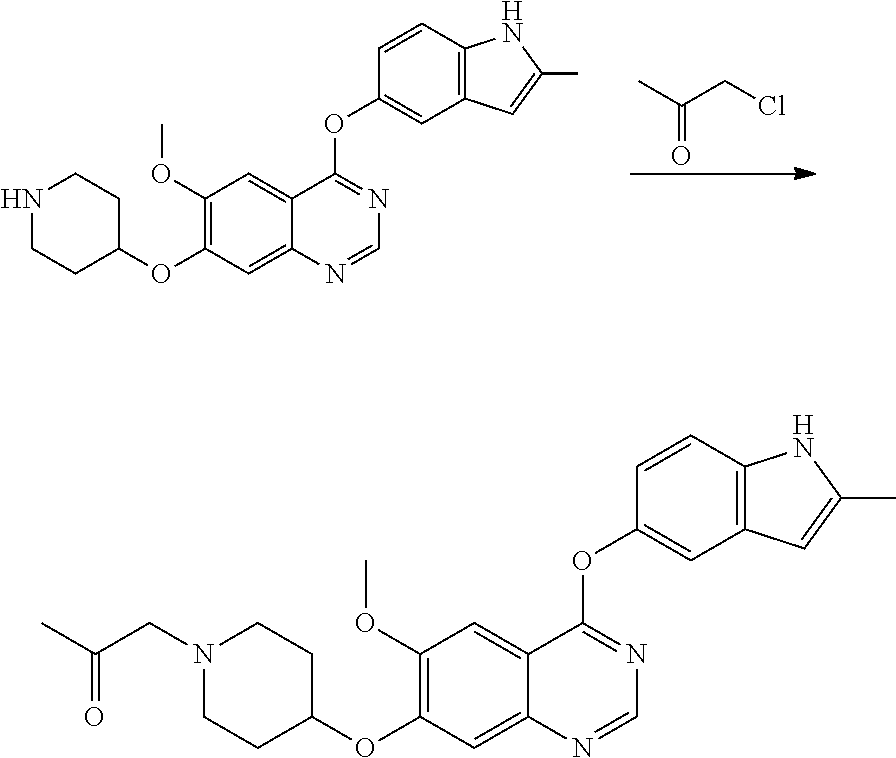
CC(CCl)=O.C1(OC)=C(OC2CCNCC2)C=C2C(=C1)C(OC1=CC3=C(C=C1)NC(C)=C3)=NC=N2.C1(OC)=C(OC2CCN(CC(C)=O)CC2)C=C2C(=C1)C(OC1=CC3=C(C=C1)NC(C)=C3)=NC=N2
